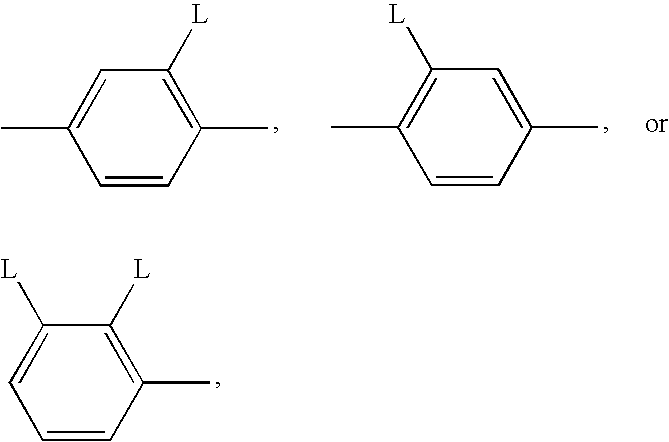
C1=CC(C)=C([L])C=C1C.C1=CC(C)=CC([L])=C1C.C1=CC(C)=C([L])C([L])=C1
